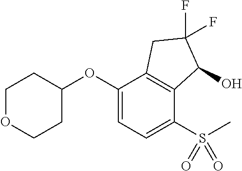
C1(OC2CCOCC2)=CC=C(S(=O)(C)=O)C2=C1CC(F)(F)C2O
